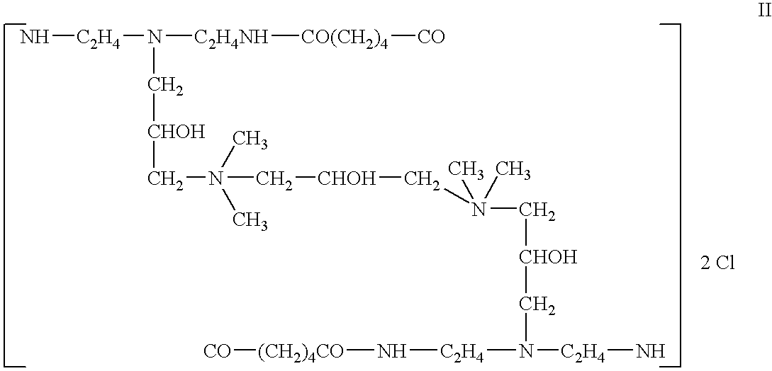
N[C2H4]N([C2H4NH][CO(CH2)4][CO])C[CHOH]CN(C[CHOH]CN(C[CHOH]CN([C2H4]N[(CH2)4CO][CO])[C2H4]N)(C)C)(C)C.[2 Cl]
